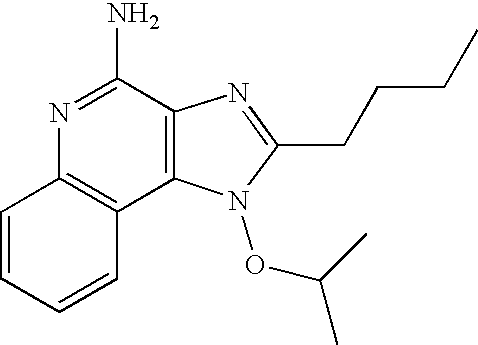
C1=CC=CC2=C1N=C(N)C1=C2N(OC(C)C)C(CCCC)=N1
